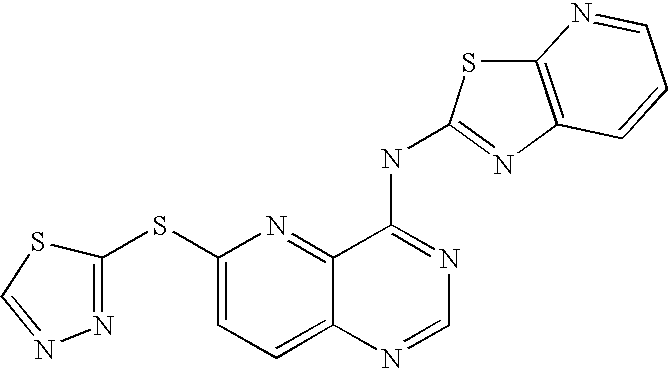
C1(SC2=NN=CS2)=CC=C2C(=N1)C(NC1=NC3=C(S1)N=CC=C3)=NC=N2
